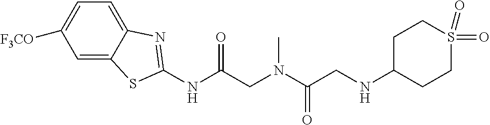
C1=C2C(=CC=C1[F3CO])N=C(NC(CN(C(CNC1CCS(=O)(=O)CC1)=O)C)=O)S2
